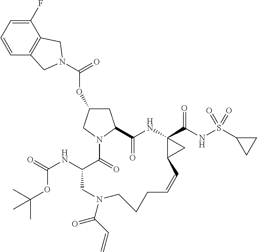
C1(F)=CC=CC2=C1CN(C(=O)OC1CC3N(C1)C(=O)C(NC(=O)OC(C)(C)C)CN(C(C=C)=O)CCCC=CC1C(C(NS(C4CC4)(=O)=O)=O)(NC3=O)C1)C2
